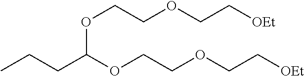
CCCC(OCCOCC[OEt])OCCOCC[OEt]
